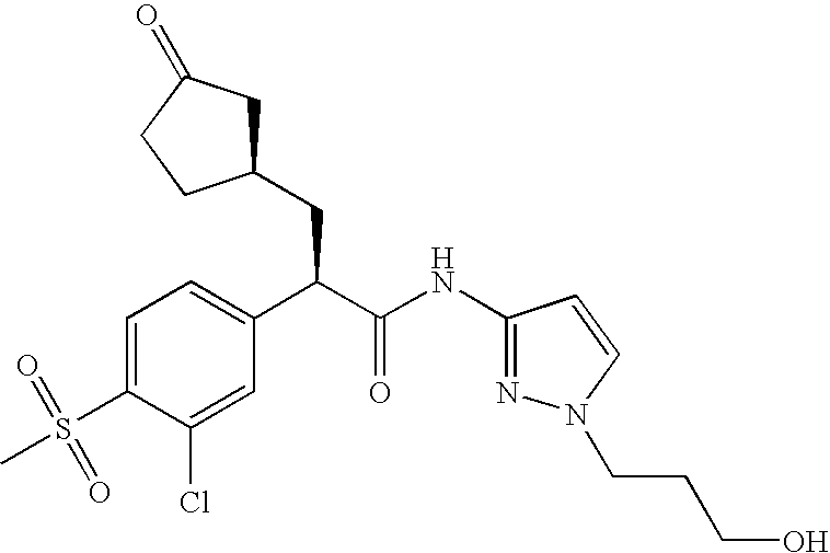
C1=C(S(=O)(C)=O)C(Cl)=CC(C(C(NC2=NN(CCCO)C=C2)=O)CC2CC(=O)CC2)=C1
